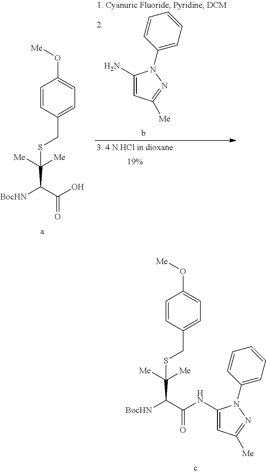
S(C([Me])([Me])C(C(O)=O)[BocHN])CC1=CC=C(O[Me])C=C1.C1(N)=CC([Me])=NN1C1=CC=CC=C1.S(C([Me])([Me])C(C(=O)NC1=CC([Me])=NN1C1=CC=CC=C1)[BocHN])CC1=CC=C(O[Me])C=C1
